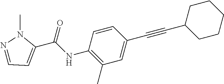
C1=CC(NC(C2=CC=NN2C)=O)=C(C)C=C1C#CC1CCCCC1
